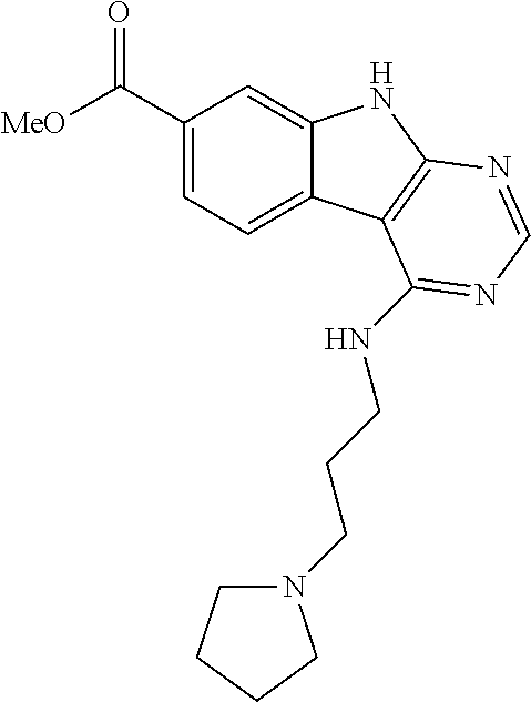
C1(C([MeO])=O)=CC=C2C(=C1)NC1=C2C(NCCCN2CCCC2)=NC=N1
